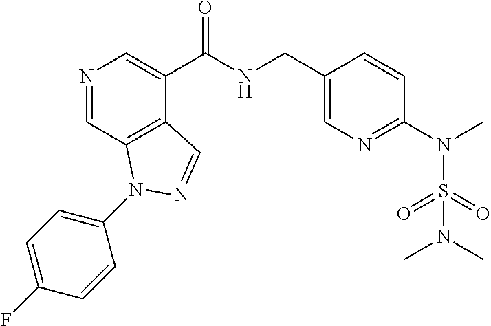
N1=CC2=C(C(C(NCC3=CN=C(N(S(=O)(=O)N(C)C)C)C=C3)=O)=C1)C=NN2C1=CC=C(F)C=C1
